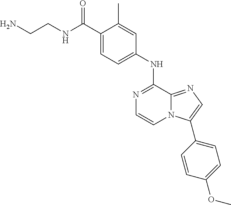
C1(NC2=NC=CN3C2=NC=C3C2=CC=C(OC)C=C2)=CC=C(C(NCCN)=O)C(C)=C1
